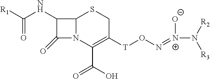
[R1]C(NC1C(=O)N2C1SCC([T]ON=[N+](N([R3])[R2])[O-])=C2C(=O)O)=O
